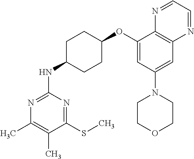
C1(OC2CCC(NC3=NC(C)=C(C)C(SC)=N3)CC2)=CC(N2CCOCC2)=CC2=C1N=CC=N2
